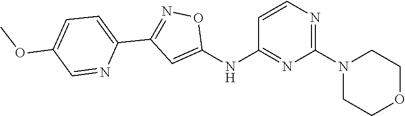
C1=CN=C(N2CCOCC2)N=C1NC1=CC(C2=CC=C(OC)C=N2)=NO1
